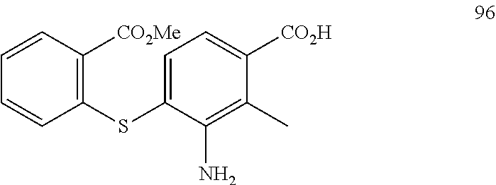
C1=C(SC2=C([CO2Me])C=CC=C2)C(N)=C(C)C([CO2H])=C1
